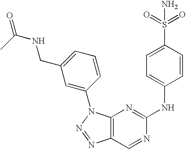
C12=C(N(C3=CC(CNC(=O)C)=CC=C3)N=N1)N=C(NC1=CC=C(S(=O)(=O)N)C=C1)N=C2
